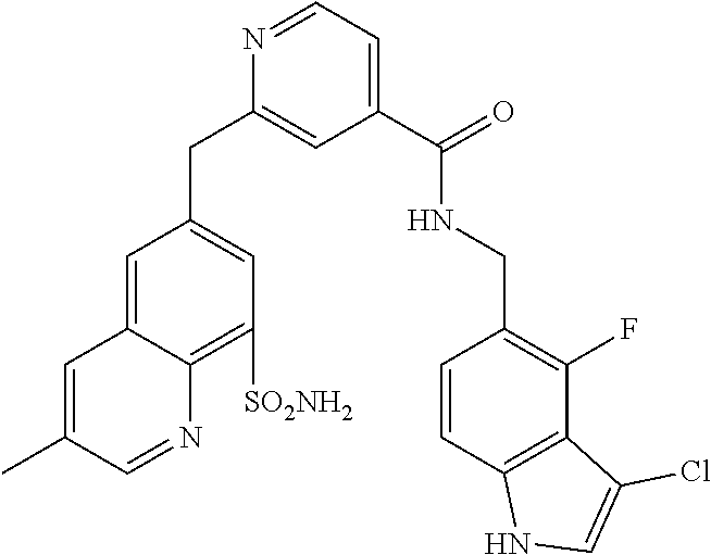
C1(C(=O)NCC2=C(F)C3=C(C=C2)NC=C3Cl)=CC=NC(CC2=CC([SO2NH2])=C3C(=C2)C=C(C)C=N3)=C1
